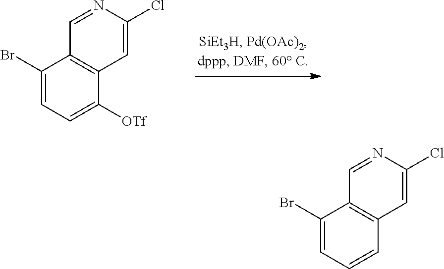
C1(Br)=CC=C([OTf])C2=C1C=NC(Cl)=C2.C1(Br)=CC=CC2=C1C=NC(Cl)=C2
